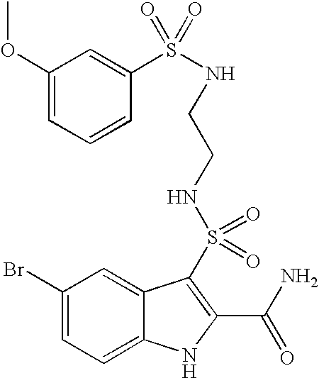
C1(Br)=CC=C2C(=C1)C(S(=O)(=O)NCCNS(C1=CC(OC)=CC=C1)(=O)=O)=C(C(N)=O)N2
